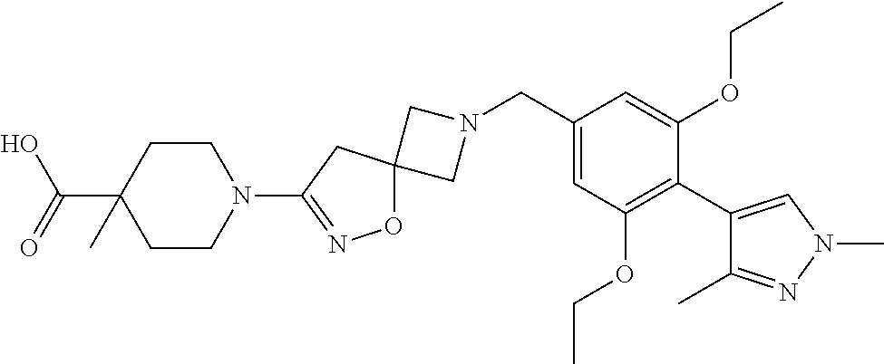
C1N(CC2=CC(OCC)=C(C3=CN(C)N=C3C)C(OCC)=C2)CC12ON=C(N1CCC(C(O)=O)(C)CC1)C2
